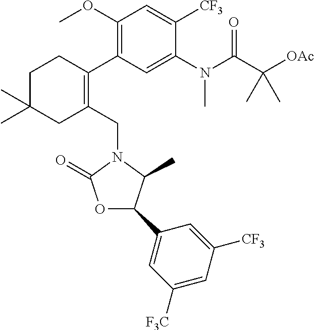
C1C(C)(C)CC(CN2C(=O)OC(C3=CC([F3C])=CC([CF3])=C3)C2C)=C(C2=C(OC)C=C([CF3])C(N(C(C([OAc])(C)C)=O)C)=C2)C1
